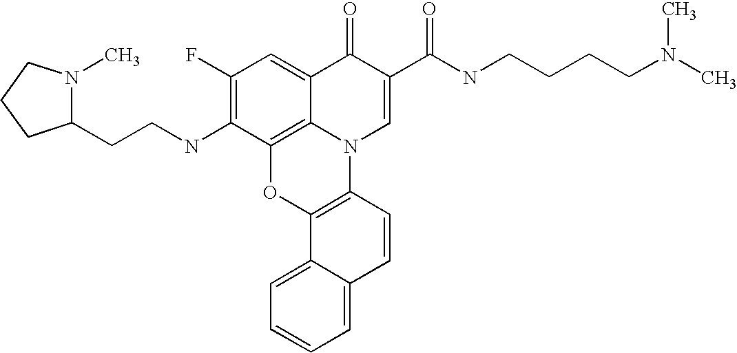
C1(F)=C(NCCC2N(C)CCC2)C2=C3C(=C1)C(=O)C(C(=O)NCCCCN(C)C)=CN3C1=C(O2)C2=CC=CC=C2C=C1
